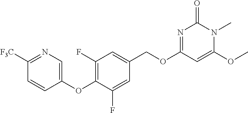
C1([F3C])=NC=C(OC2=C(F)C=C(COC3=NC(=O)N(C)C(OC)=C3)C=C2F)C=C1
